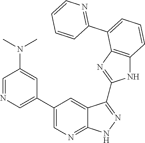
N1=C(C2=CC=CC3=C2N=C(C2=NNC4=NC=C(C5=CN=CC(N(C)C)=C5)C=C42)N3)C=CC=C1
